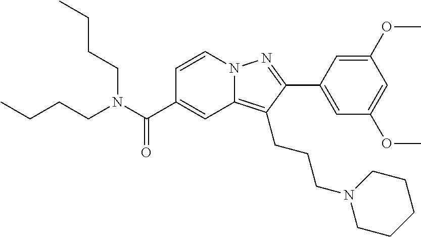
C1=CN2C(=C(CCCN3CCCCC3)C(C3=CC(OC)=CC(OC)=C3)=N2)C=C1C(N(CCCC)CCCC)=O
